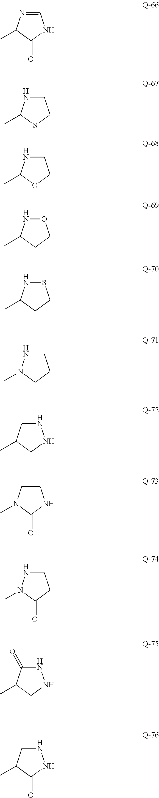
C1CN(C)C(=O)N1.N1C(=O)C(C)CN1.C1=NC(C)C(=O)N1.C1NC(C)SC1.C1NC(C)OC1.O1NC(C)CC1.S1NC(C)CC1.C1NN(C)CC1.N1CC(C)CN1.C1NN(C)C(=O)C1.N1CC(C)C(=O)N1
